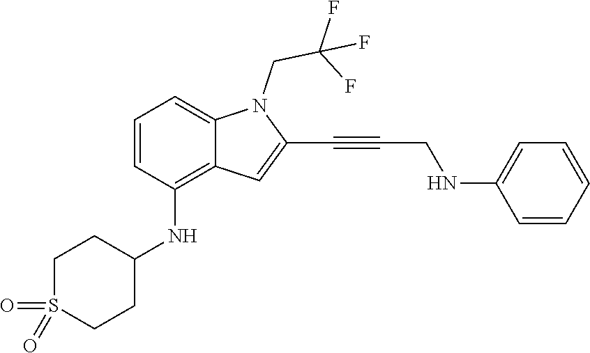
C1=CC=CC=C1NCC#CC1=CC2=C(NC3CCS(=O)(=O)CC3)C=CC=C2N1CC(F)(F)F
